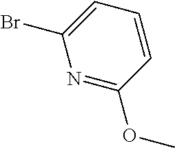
C1=CC(OC)=NC(Br)=C1
